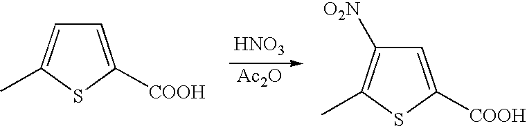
C1=C([COOH])SC(C)=C1.[HNO3].[Ac2O].C1=C([COOH])SC(C)=C1[O2N]
